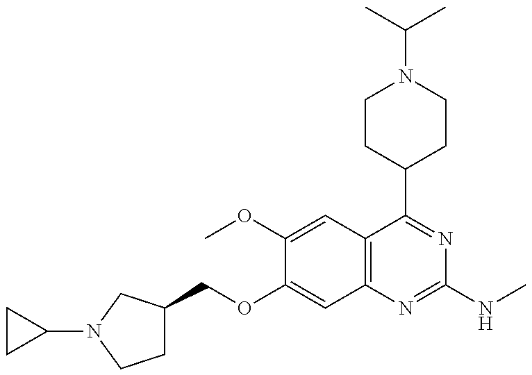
C(OC1=CC2=C(C=C1OC)C(C1CCN(C(C)C)CC1)=NC(NC)=N2)C1CCN(C2CC2)C1
